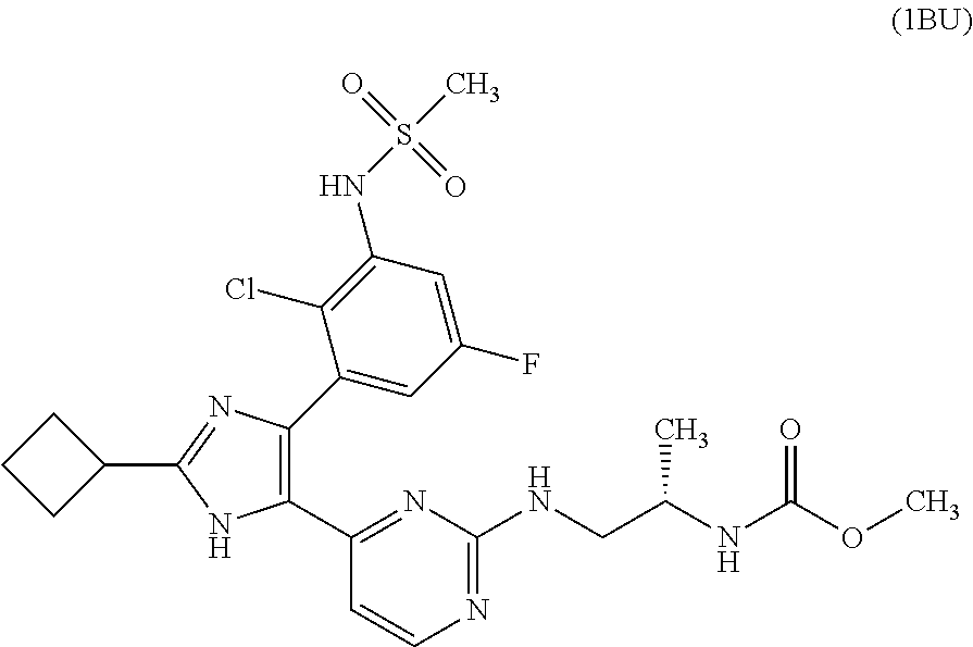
C1CCC1C1=NC(C2=CC(F)=CC(NS(=O)(=O)C)=C2Cl)=C(C2=NC(NCC(NC(OC)=O)C)=NC=C2)N1
